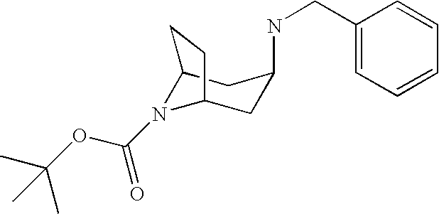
C12N(C(OC(C)(C)C)=O)C(CC(NCC3=CC=CC=C3)C1)CC2
